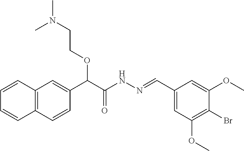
C12=C(C=C(C(C(NN=CC3=CC(OC)=C(Br)C(OC)=C3)=O)OCCN(C)C)C=C1)C=CC=C2
